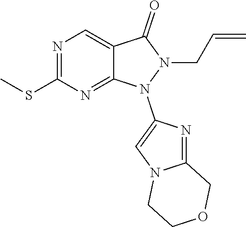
C(CN1N(C2=CN3C(=N2)COCC3)C2=NC(SC)=NC=C2C1=O)=C
